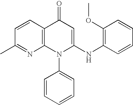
C1(C)=NC2=C(C=C1)C(=O)C=C(NC1=C(OC)C=CC=C1)N2C1=CC=CC=C1
